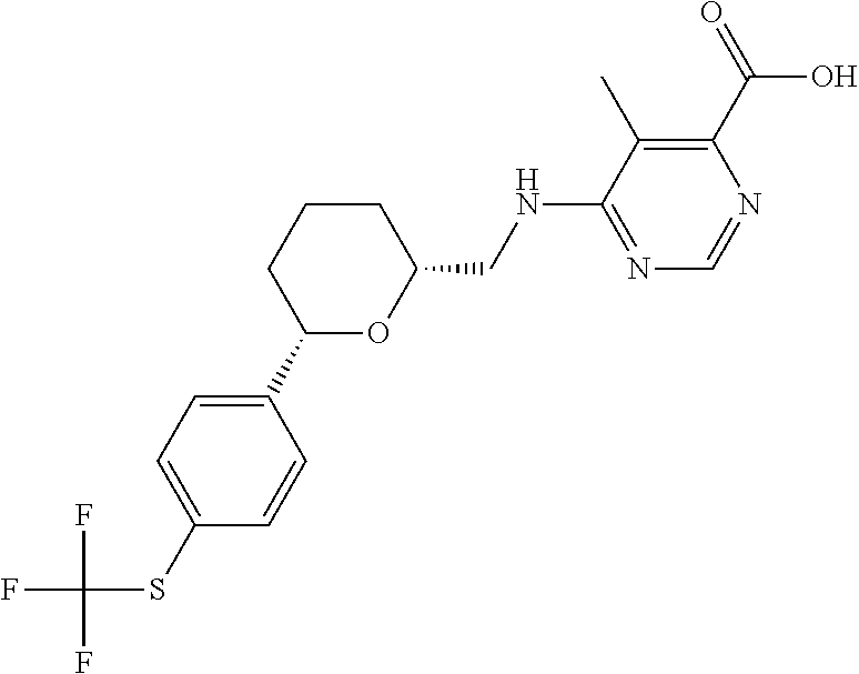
C1=C(SC(F)(F)F)C=CC(C2CCCC(CNC3=NC=NC(C(=O)O)=C3C)O2)=C1
